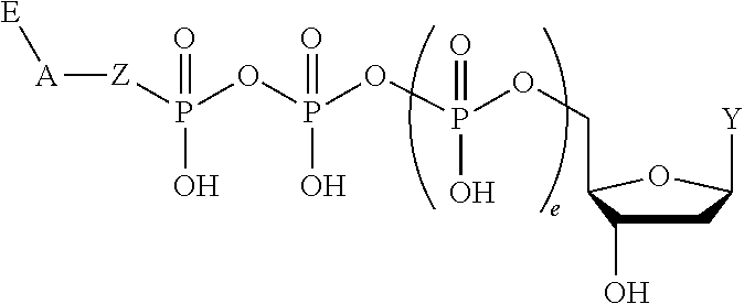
[Z](P(OP(OP(OCC1C(O)CC([Y])O1)(=O)O)(=O)O)(=O)O)[A][E]
